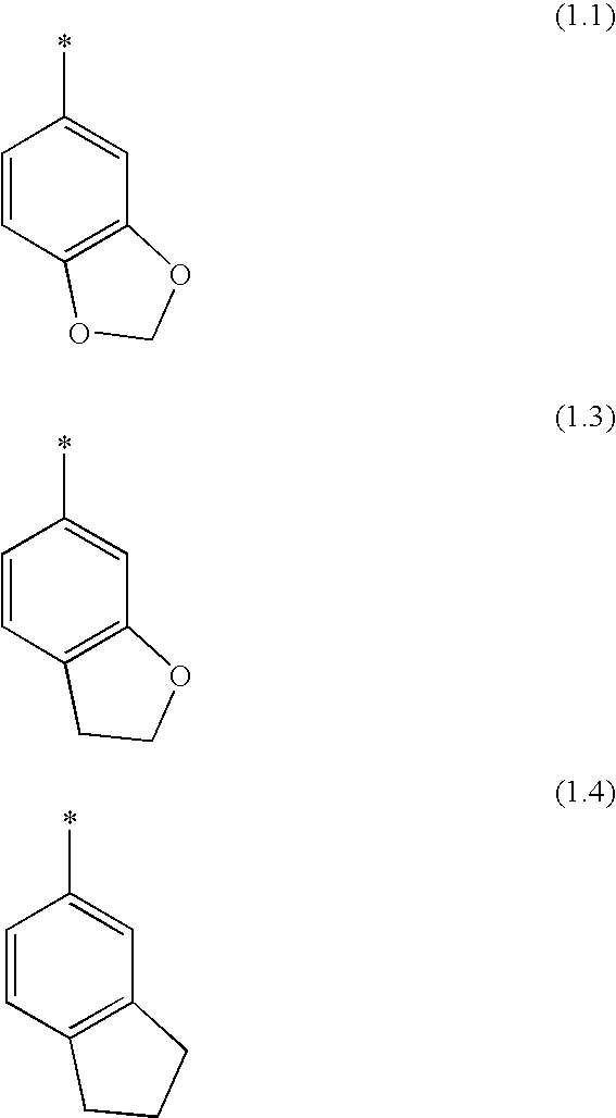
C1=CC2=C(C=C1*)OCO2.C1=CC2=C(C=C1*)OCC2.C1=CC2=C(C=C1*)CCC2
